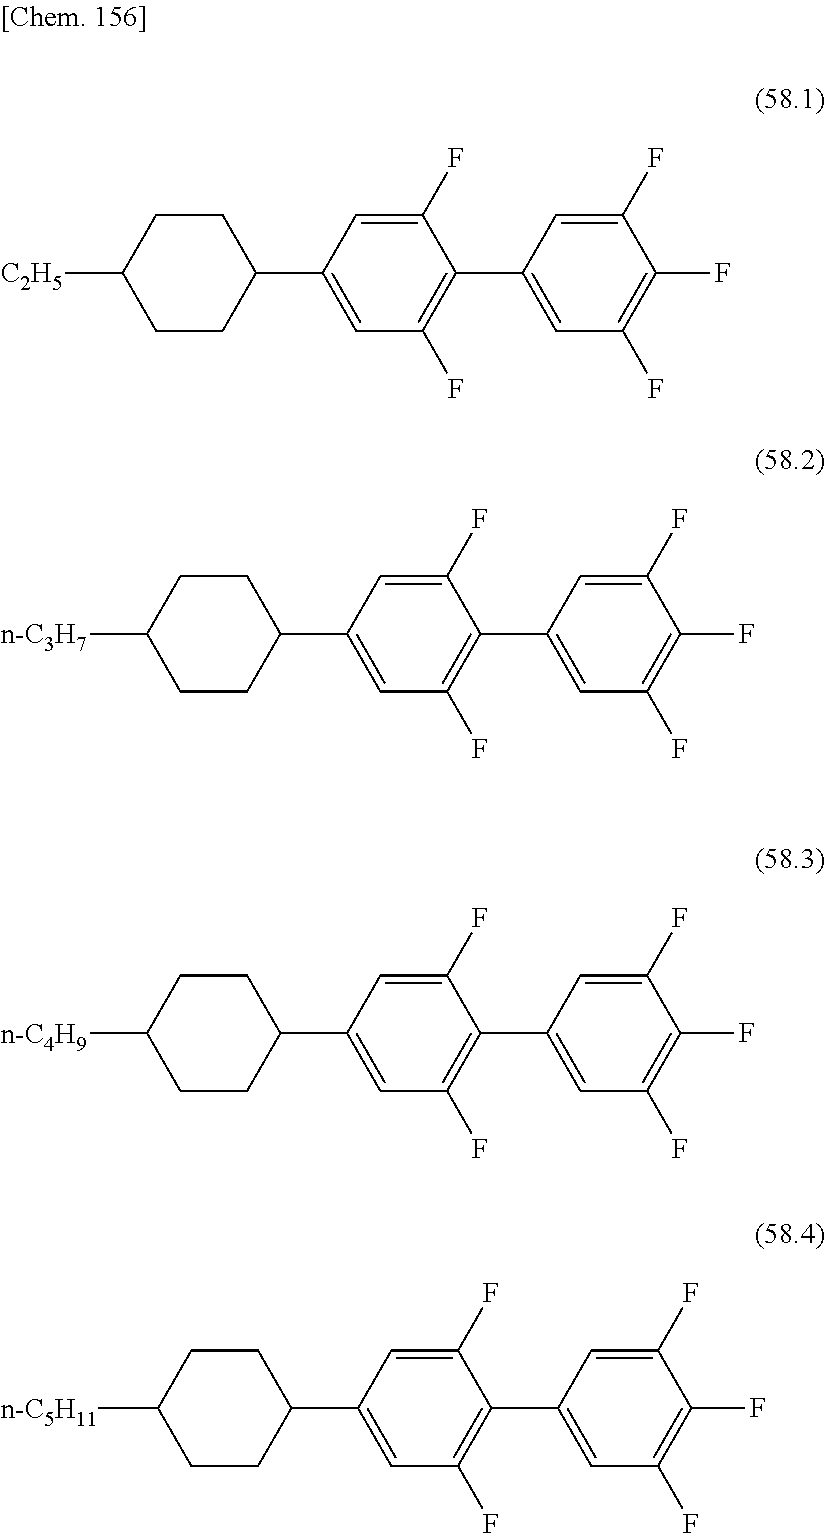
C1CC([C2H5])CCC1C1=CC(F)=C(C2=CC(F)=C(F)C(F)=C2)C(F)=C1.C1CC([n-C3H7])CCC1C1=CC(F)=C(C2=CC(F)=C(F)C(F)=C2)C(F)=C1.C1CC([n-C4H9])CCC1C1=CC(F)=C(C2=CC(F)=C(F)C(F)=C2)C(F)=C1.C1CC([n-C5H11])CCC1C1=CC(F)=C(C2=CC(F)=C(F)C(F)=C2)C(F)=C1
